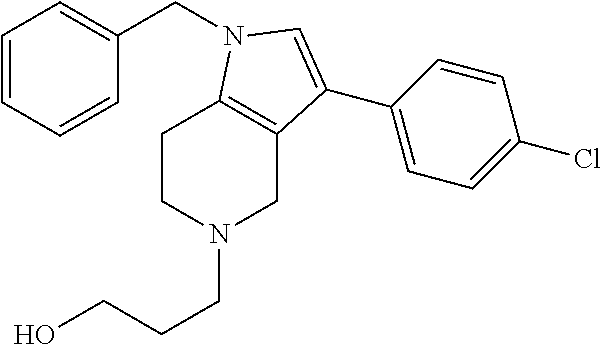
C1CN(CCCO)CC2=C1N(CC1=CC=CC=C1)C=C2C1=CC=C(Cl)C=C1
